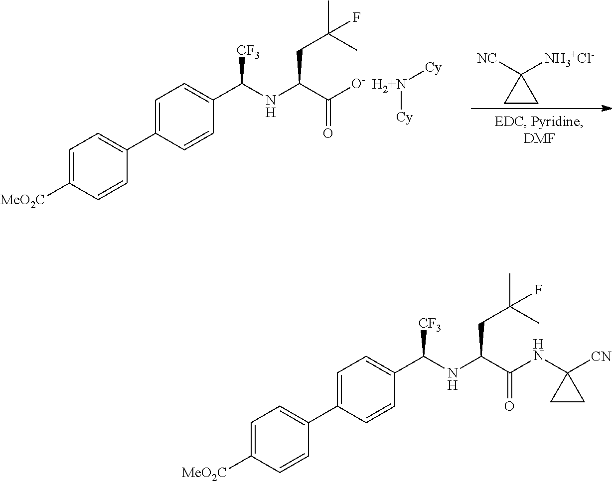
C1=C([MeO2C])C=CC(C2=CC=C(C(NC(C([O-])=O)CC(C)(C)F)[CF3])C=C2)=C1.C1CC1([NC])[NH3+Cl-].[H2+N]([Cy])[Cy].C1=C([MeO2C])C=CC(C2=CC=C(C(NC(C(NC3([CN])CC3)=O)CC(C)(C)F)[CF3])C=C2)=C1
